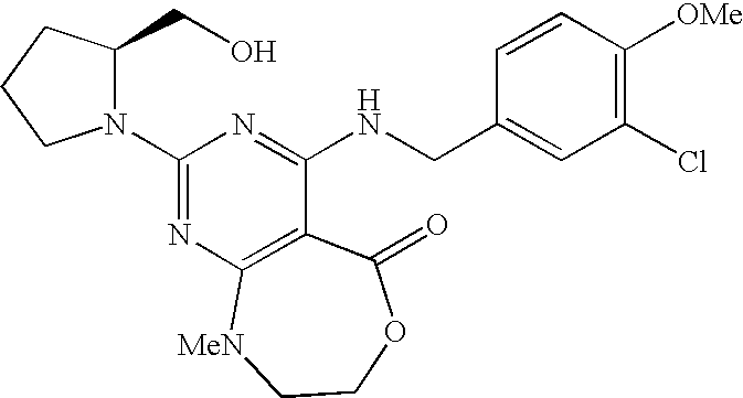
C1(CO)N(C2=NC3=C(C(NCC4=CC(Cl)=C([OMe])C=C4)=N2)C(=O)OCC[MeN]3)CCC1
